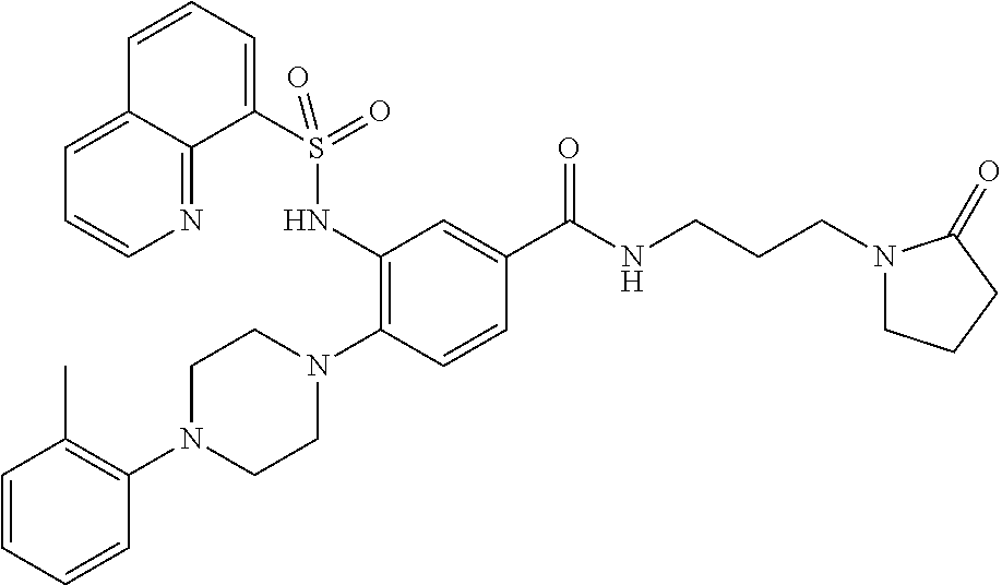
C1=CC=CC(N2CCN(C3=C(NS(=O)(C4=CC=CC5=CC=CN=C45)=O)C=C(C(=O)NCCCN4CCCC4=O)C=C3)CC2)=C1C
